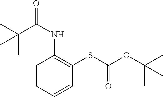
C1=CC=CC(SC(OC(C)(C)C)=O)=C1NC(=O)C(C)(C)C
